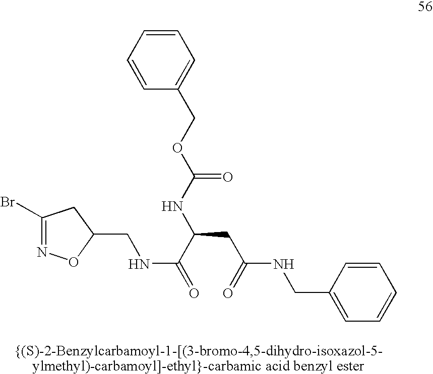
C1=CC=CC(COC(NC(CC(NCC2=CC=CC=C2)=O)C(=O)NCC2CC(Br)=NO2)=O)=C1
